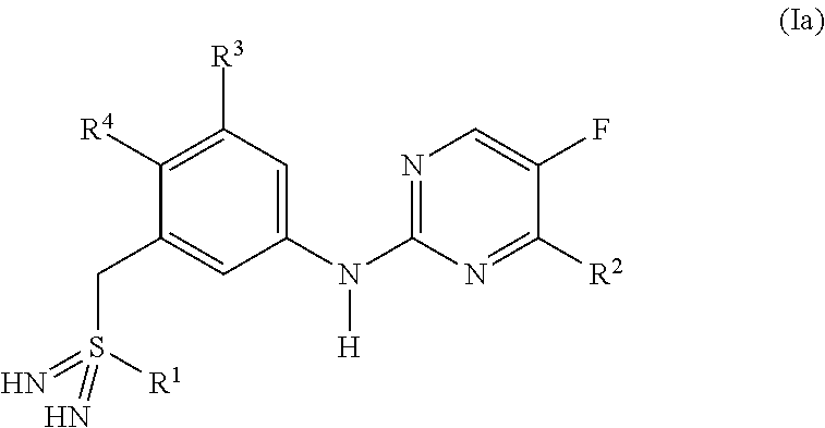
C1(N(C2=NC=C(F)C([R2])=N2)[H])=CC([R3])=C([R4])C(CS(=N)([R1])=N)=C1
